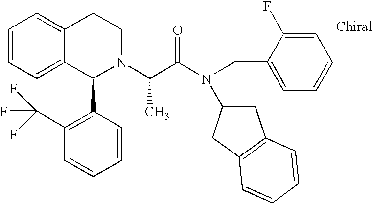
C1=CC=C2C(=C1)CCN(C(C(N(C1CC3=C(C1)C=CC=C3)CC1=CC=CC=C1F)=O)C)C2C1=C(C(F)(F)F)C=CC=C1
